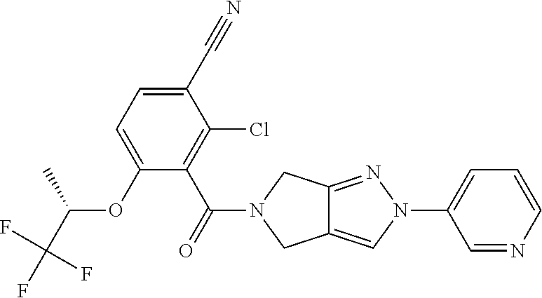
O(C1=CC=C(C#N)C(Cl)=C1C(=O)N1CC2=CN(C3=CC=CN=C3)N=C2C1)C(C(F)(F)F)C
